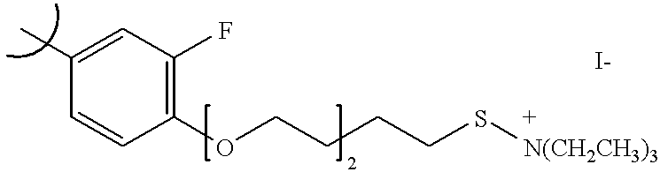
C1(C)=CC(F)=C(OCCCCS[N(CH2CH3)3])C=C1
